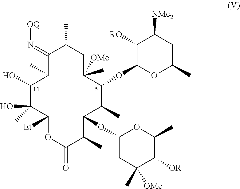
C1(=N[OQ])C(C)C(O)C(C)(O)C([Et])OC(=O)C(C)C(OC2CC(C)([OMe])C([OR])C(C)O2)C(C)C(OC2OC(C)CC([NMe2])C2[RO])C([OMe])(C)CC1C
